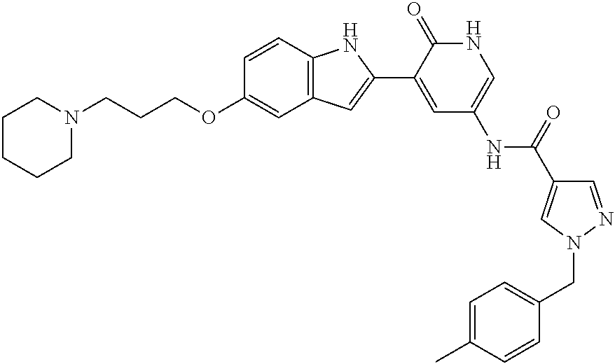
C1CCCN(CCCOC2=CC3=C(C=C2)NC(C2=CC(NC(=O)C4=CN(CC5=CC=C(C)C=C5)N=C4)=CNC2=O)=C3)C1
